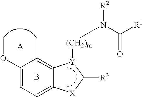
C1(OC)=CC=C2C(=C1C)[Y]([(CH2)m]N(C([R1])=O)[R2])C([R3])[X]2.B
